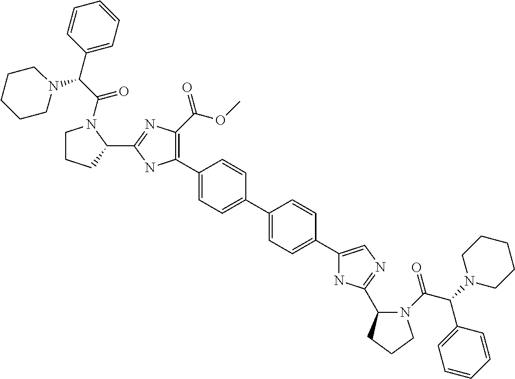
C1(C2=C(C(OC)=O)N=C(C3CCCN3C(C(C3=CC=CC=C3)N3CCCCC3)=O)N2)=CC=C(C2=CC=C(C3=CN=C(C4N(C(=O)C(C5=CC=CC=C5)N5CCCCC5)CCC4)N3)C=C2)C=C1
